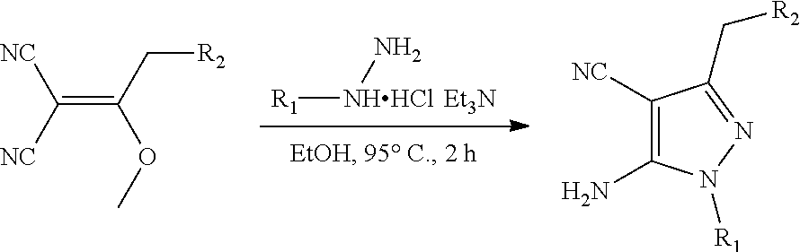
[Et3N].[R1][NHHCl]N.C1(N)=C([NC])C(C[R2])=NN1[R1].C(=C(C[R2])OC)([NC])[NC]
